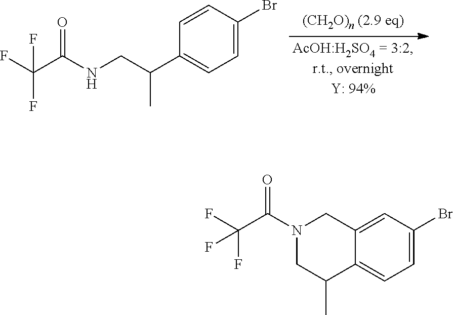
C1=C(Br)C=CC(C(CNC(C(F)(F)F)=O)C)=C1.C1=C(Br)C=C2C(=C1)C(C)CN(C(C(F)(F)F)=O)C2
